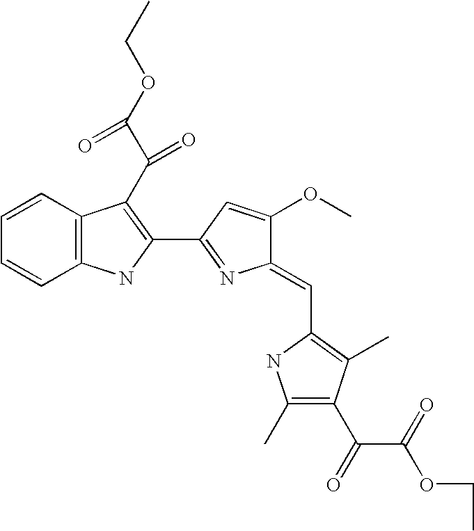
C1=CC2=C(C=C1)NC(C1=NC(=CC3=C(C)C(C(C(=O)OCC)=O)=C(C)N3)C(OC)=C1)=C2C(C(OCC)=O)=O
